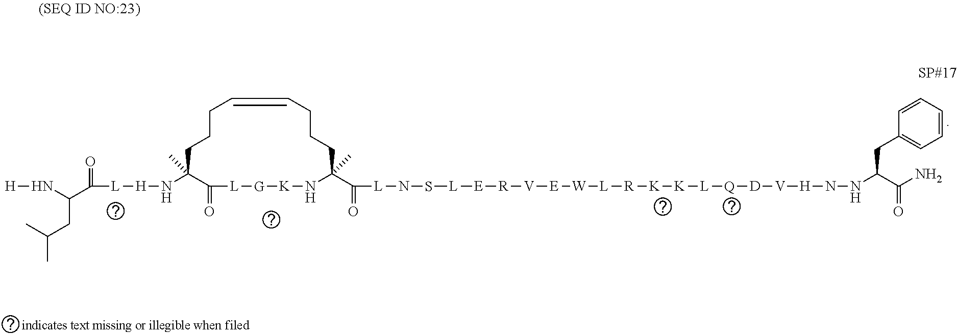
N(C1(C)C(=O)[L][G][K]NC(C(=O)[L]NS[L][E][R][V][E][W][L][R][K][K][L][Q][D][V][H]NNC(C(N)=O)CC2=CC=CC=C2)(C)CCCC=CCCC1)[H][L]C(=O)C(N[H])CC(C)C
